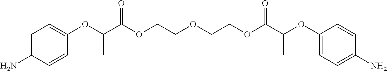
C1=C(N)C=CC(OC(C(OCCOCCOC(C(OC2=CC=C(N)C=C2)C)=O)=O)C)=C1
